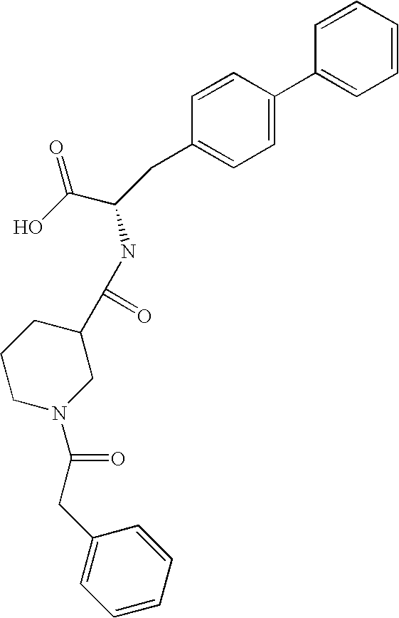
C1=CC=CC=C1C1=CC=C(CC(C(O)=O)NC(C2CCCN(C(CC3=CC=CC=C3)=O)C2)=O)C=C1
